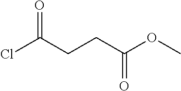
ClC(CCC(OC)=O)=O
